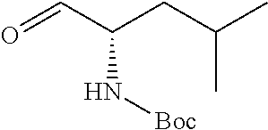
O=CC(CC(C)C)N[Boc]
